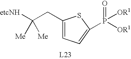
C1(CC([etcNH])([Me])[Me])=CC=C(P([OR1])([OR1])=O)S1
